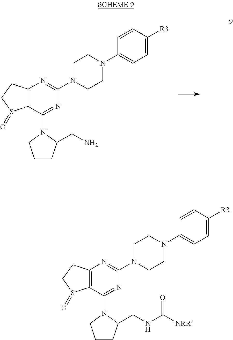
C12=C(C(N3CCCC3CN)=NC(N3CCN(C4=CC=C([R3])C=C4)CC3)=N1)S(=O)CC2.C12=C(C(N3CCCC3CNC([NRR])=O)=NC(N3CCN(C4=CC=C([R3])C=C4)CC3)=N1)S(=O)CC2
